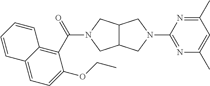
C(=O)(N1CC2C(C1)CN(C1=NC(C)=CC(C)=N1)C2)C1=C2C(=CC=C1OCC)C=CC=C2
